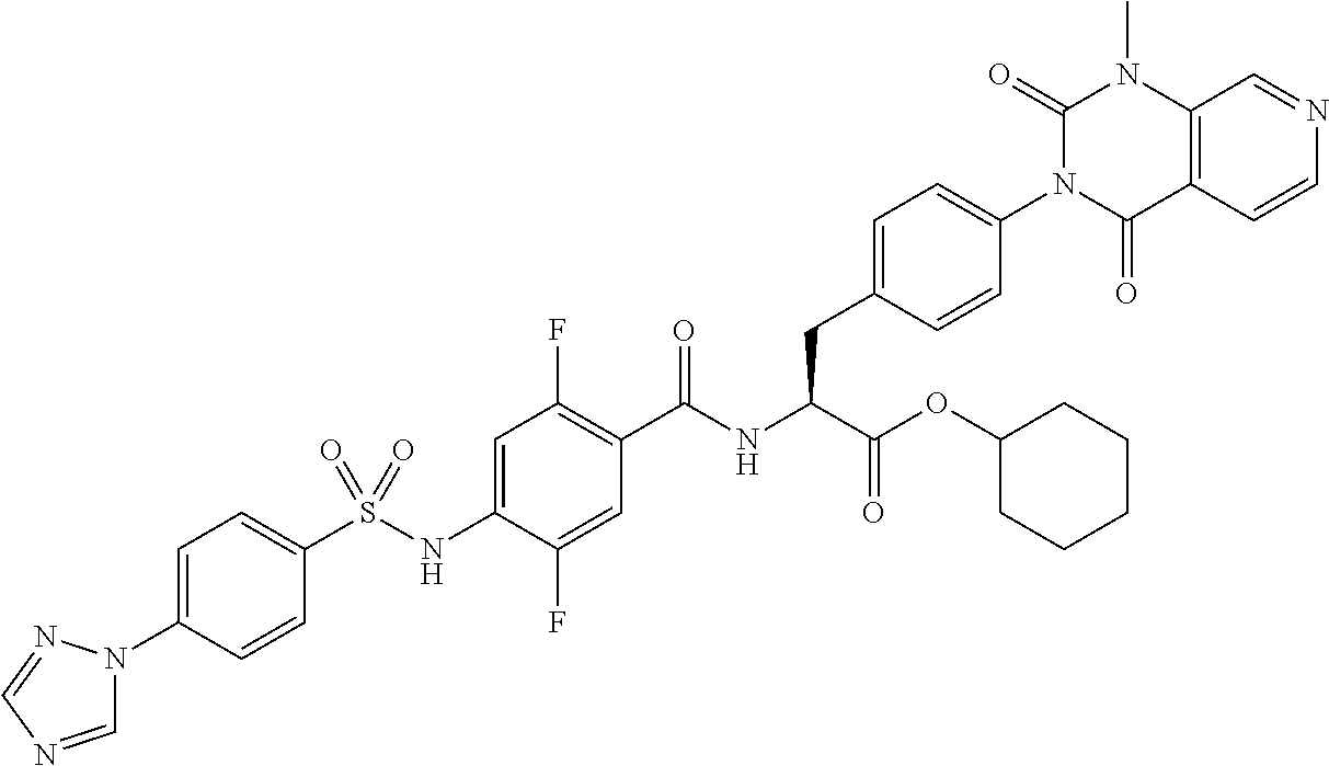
C1=C(N2C=NC=N2)C=CC(S(NC2=CC(F)=C(C(NC(C(OC3CCCCC3)=O)CC3=CC=C(N4C(=O)C5=C(N(C)C4=O)C=NC=C5)C=C3)=O)C=C2F)(=O)=O)=C1
